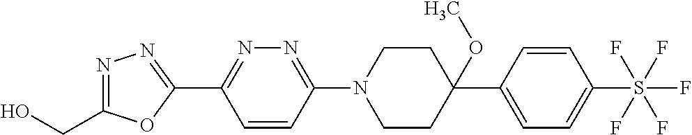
OCC1=NN=C(C2=NN=C(N3CCC(OC)(C4=CC=C(S(F)(F)(F)(F)F)C=C4)CC3)C=C2)O1
